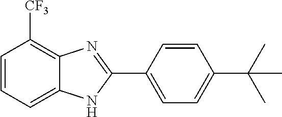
C1=CC=C2C(=C1[CF3])N=C(C1=CC=C(C(C)(C)C)C=C1)N2
